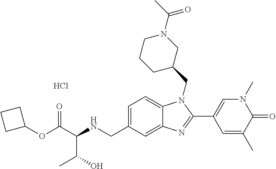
C1=C(CNC(C(OC2CCC2)=O)C(O)C)C=C2C(=C1)N(CC1CN(C(C)=O)CCC1)C(C1=CN(C)C(=O)C(C)=C1)=N2.Cl
